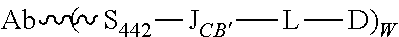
[Ab][S442][JCB][L][D)W]
